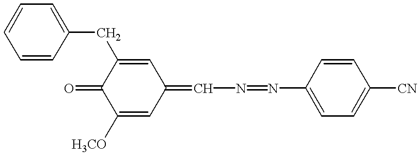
C1([H3CO])=CC(=CN=NC2=CC=C([CN])C=C2)C=C(CC2=CC=CC=C2)C1=O
